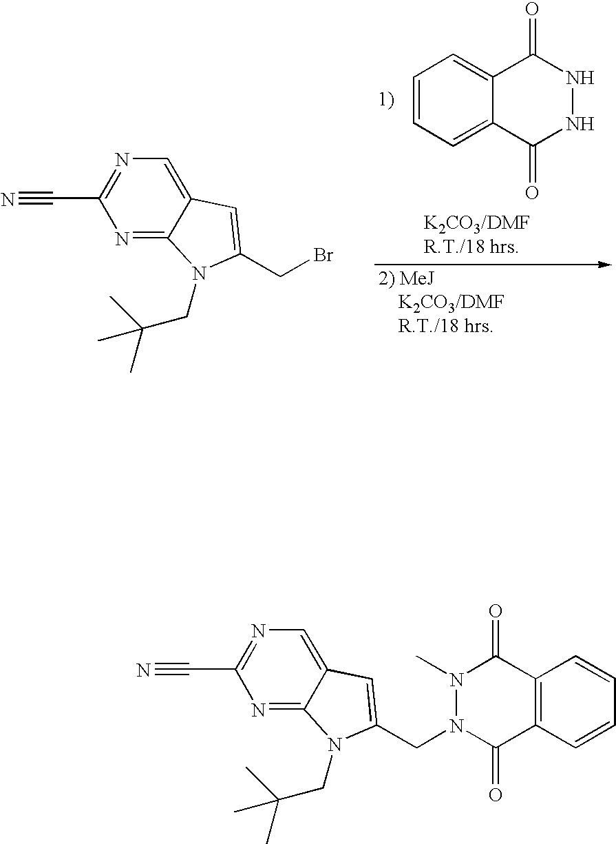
C(Br)C1=CC2=CN=C(C#N)N=C2N1CC(C)(C)C.C1=CC=C2C(=C1)C(=O)NNC2=O.C(N1C(=O)C2=C(C(=O)N1C)C=CC=C2)C1=CC2=CN=C(C#N)N=C2N1CC(C)(C)C
